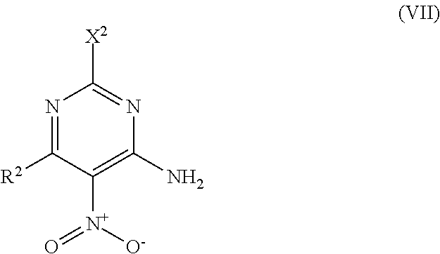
N1=C([R2])C([N+](=O)[O-])=C(N)N=C1[X2]
